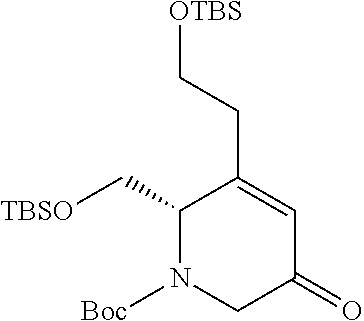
[TBSO]CC1C(CC[OTBS])=CC(=O)CN1[Boc]
